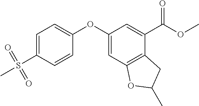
C1(OC2=CC=C(S(C)(=O)=O)C=C2)=CC2=C(C(C(OC)=O)=C1)CC(C)O2
